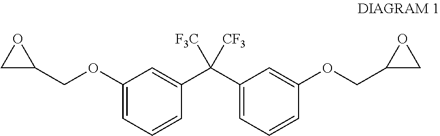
C1(COC2=CC=CC(C(C3=CC=CC(OCC4CO4)=C3)([F3C])[CF3])=C2)OC1
